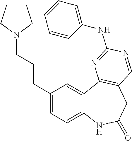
C12=CC=C(CCCN3CCCC3)C=C1C1=C(CC(=O)N2)C=NC(NC2=CC=CC=C2)=N1
